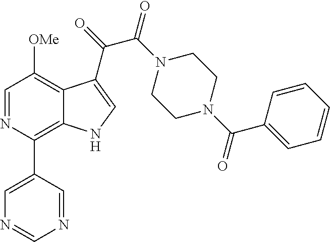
C1(C2=C3C(=C([OMe])C=N2)C(C(=O)C(N2CCN(C(C4=CC=CC=C4)=O)CC2)=O)=CN3)=CN=CN=C1
